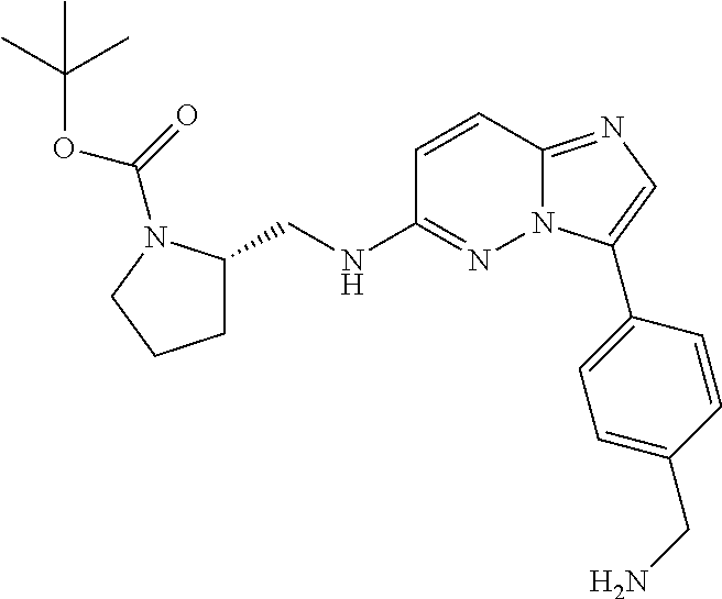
C1=CC2=NC=C(C3=CC=C(CN)C=C3)N2N=C1NCC1CCCN1C(OC(C)(C)C)=O
